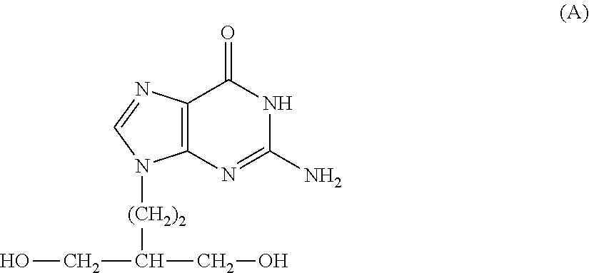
C12=C(N=CN1[(CH2)2]C(CO)CO)C(=O)NC(N)=N2
